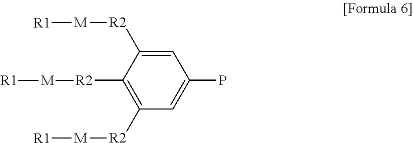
C1=C([R2][M][R1])C([R2][M][R1])=C([R2][M][R1])C=C1P
